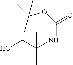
OCC(NC(=O)OC(C)(C)C)(C)C
